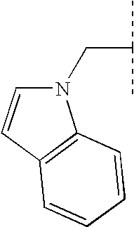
C(C(C)C)N1C=CC2=C1C=CC=C2
